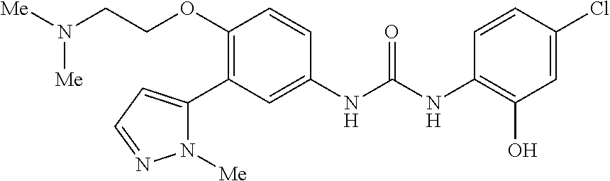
C1(OCCN([Me])[Me])=C(C2=CC=NN2[Me])C=C(NC(=O)NC2=C(O)C=C(Cl)C=C2)C=C1
